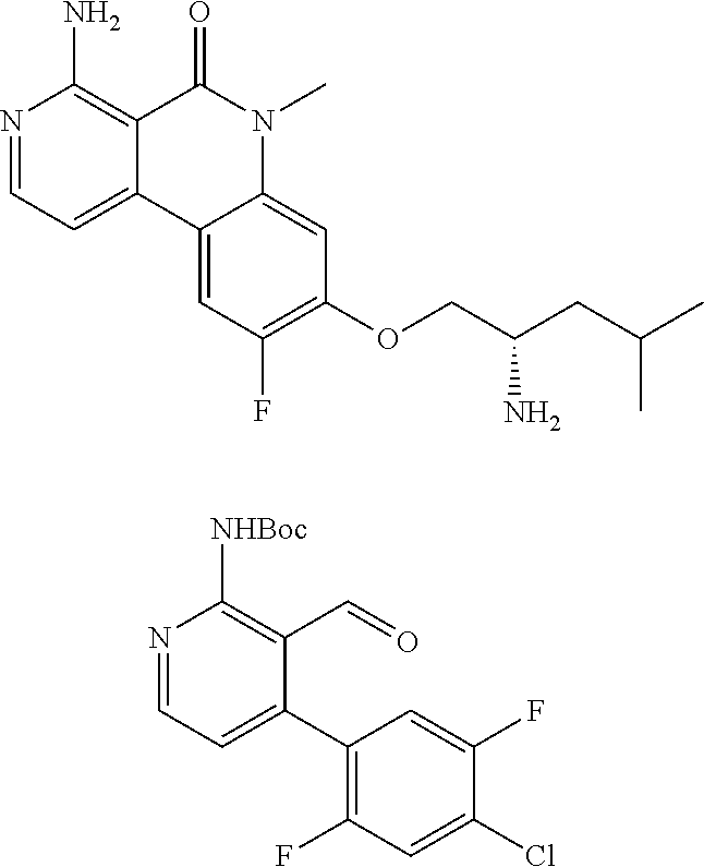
N1=CC=C2C(=C1N)C(=O)N(C)C1=CC(OCC(CC(C)C)N)=C(F)C=C21.N1=CC=C(C2=C(F)C=C(Cl)C(F)=C2)C(C=O)=C1[NHBoc]
